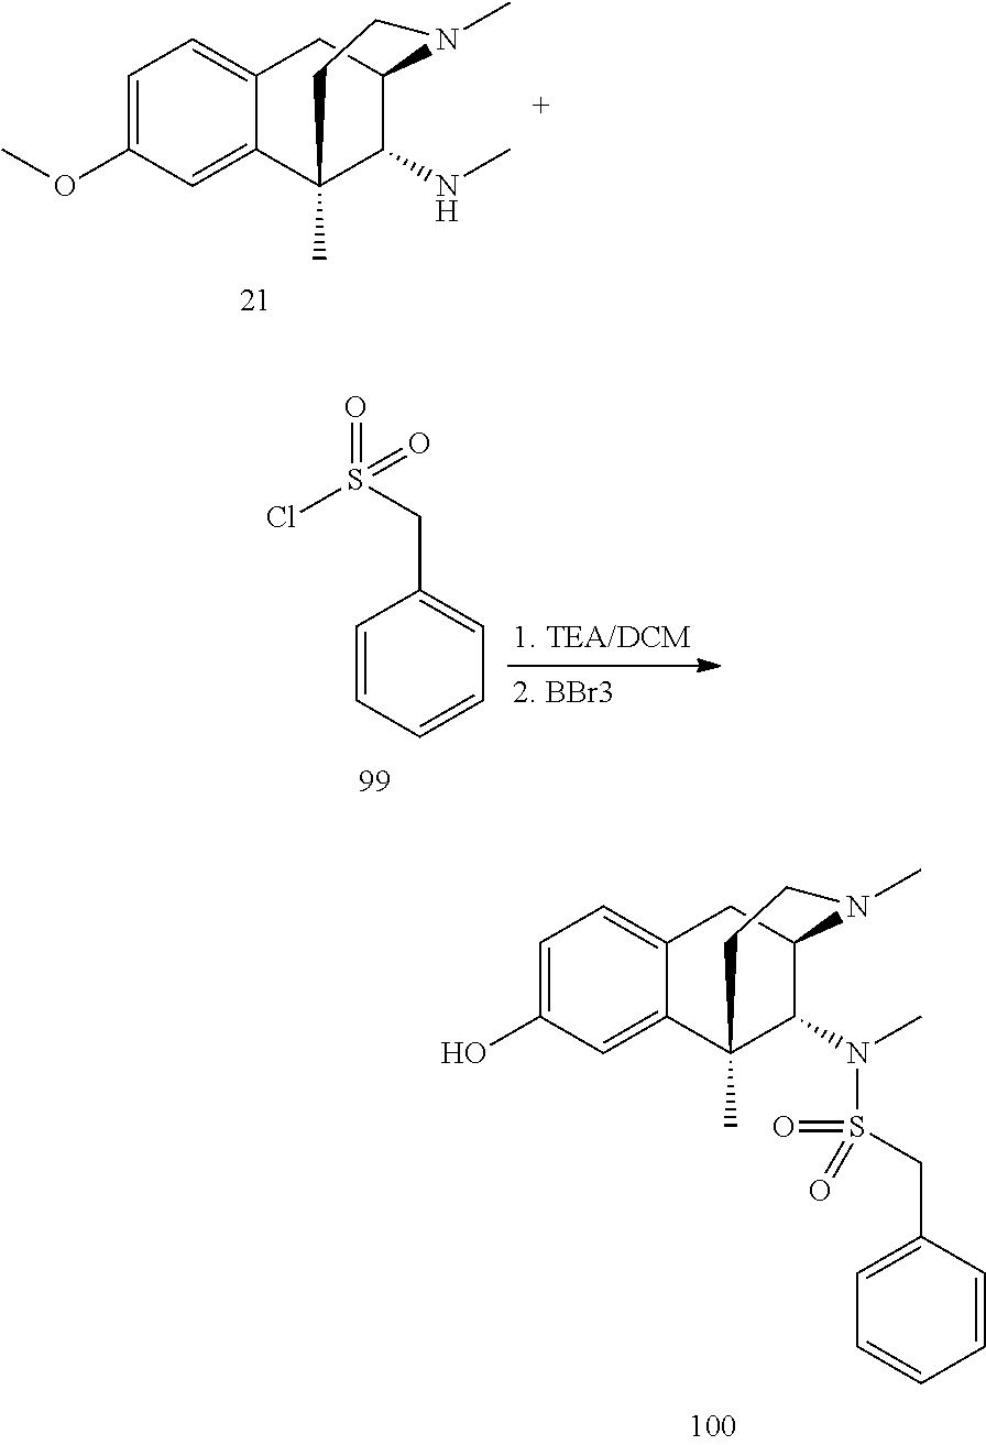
C1=C(OC)C=C2C(=C1)CC1C(NC)C2(C)CCN1C.C1=CC=CC=C1CS(=O)(Cl)=O.C1=C(CS(=O)(=O)N(C2C3(C)C4=CC(O)=CC=C4CC2N(C)CC3)C)C=CC=C1
